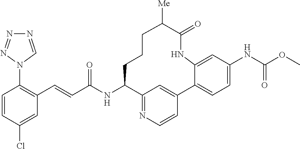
C1=CC(Cl)=CC(C=CC(NC2C3=NC=CC(=C3)C3=CC=C(NC(OC)=O)C=C3NC(=O)C([Me])CCC2)=O)=C1N1C=NN=N1
